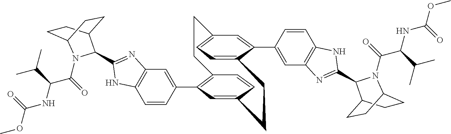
C1=CC(C2=C3C=CC(=C2)CCC2=CC=C(C=C2C2=CC4=C(C=C2)NC(C2N(C(C(NC(OC)=O)C(C)C)=O)C5CCC2CC5)=N4)CC3)=CC2=C1NC(C1C3CCC(CC3)N1C(=O)C(NC(OC)=O)C(C)C)=N2
